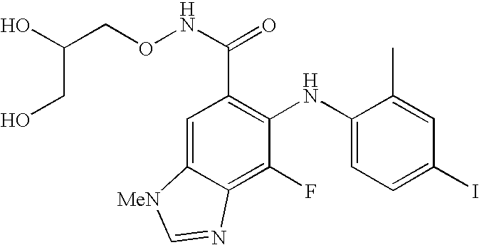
C1=C2C(=C(F)C(NC3=CC=C(I)C=C3C)=C1C(NOCC(O)CO)=O)N=C[MeN]2
